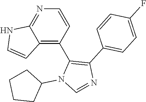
C1=CN=C2C(=C1C1=C(C3=CC=C(F)C=C3)N=CN1C1CCCC1)C=CN2
